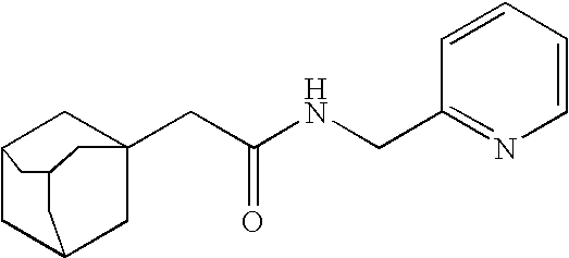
C12CC3CC(CC(NCC4=NC=CC=C4)=O)(C1)CC(C3)C2
